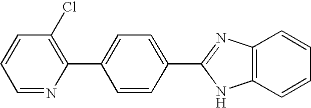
C1=NC(C2=CC=C(C3=NC4=C(N3)C=CC=C4)C=C2)=C(Cl)C=C1
